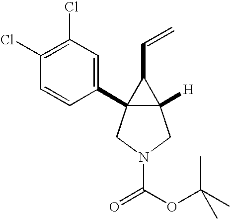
C12([H])C(C3=CC(Cl)=C(Cl)C=C3)(CN(C(OC(C)(C)C)=O)C1)C2C=C
